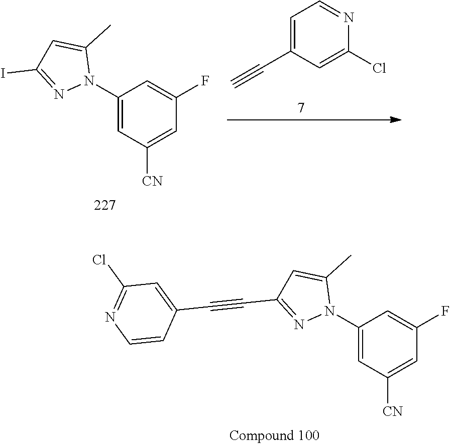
C1(N2C(C)=CC(I)=N2)=CC([CN])=CC(F)=C1.C1=C(C#C)C=C(Cl)N=C1.C1(N2C(C)=CC(C#CC3=CC(Cl)=NC=C3)=N2)=CC([CN])=CC(F)=C1
